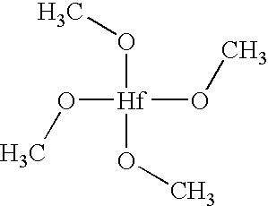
O([Hf](OC)(OC)OC)C
